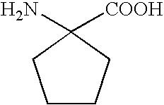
C1CCC([COOH])(N)C1
